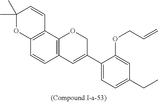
C12=C(C3=C(C=C1)C=C(C1=CC=C(CC)C=C1OCC=C)CO3)C=CC(C)(C)O2
